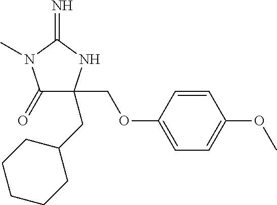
C1(=O)C(COC2=CC=C(OC)C=C2)(CC2CCCCC2)NC(=N)N1C
